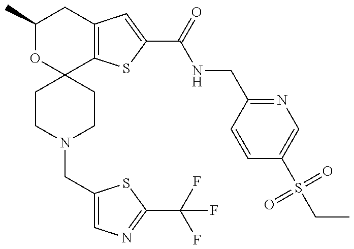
C1(C)OC2(C3=C(C1)C=C(C(=O)NCC1=NC=C(S(CC)(=O)=O)C=C1)S3)CCN(CC1=CN=C(C(F)(F)F)S1)CC2
